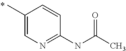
C1(C)=CN=C(NC(=O)C)C=C1
